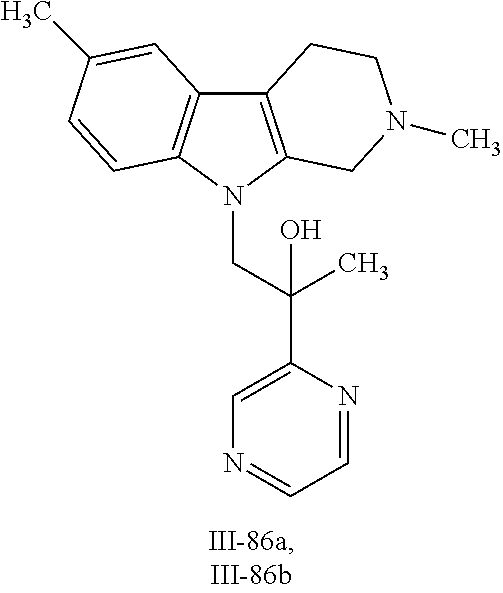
C12=C(N(CC(C3=CN=CC=N3)(C)O)C3=C1C=C(C)C=C3)CN(C)CC2
